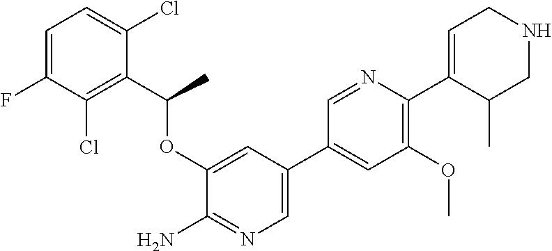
C1(OC(C2=C(Cl)C(F)=CC=C2Cl)C)=CC(C2=CC(OC)=C(C3=CCNCC3C)N=C2)=CN=C1N
